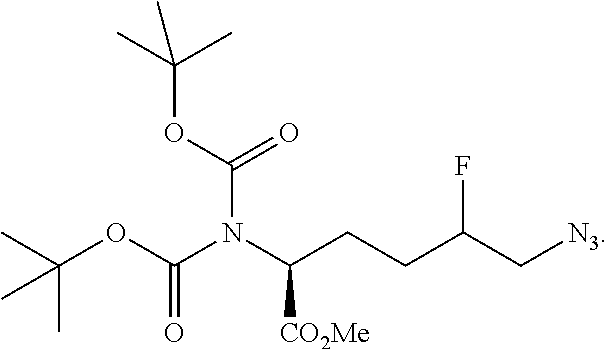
N(C(CCC(C[N3])F)[CO2Me])(C(OC(C)(C)C)=O)C(OC(C)(C)C)=O
